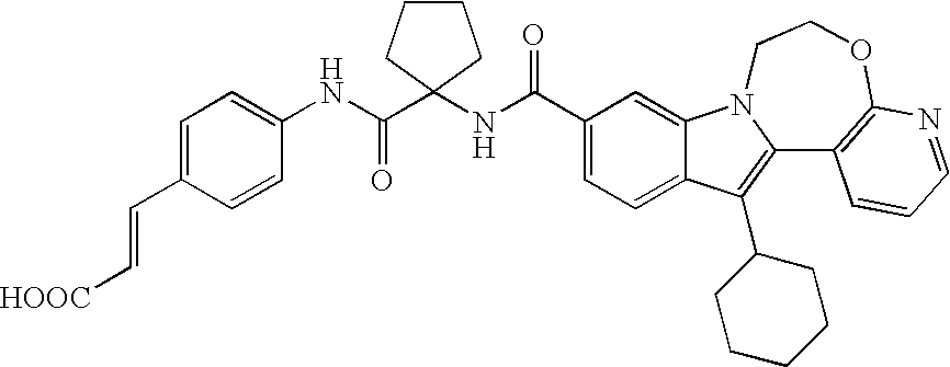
C12=CC=C(C(NC3(C(NC4=CC=C(C=C[HOOC])C=C4)=O)CCCC3)=O)C=C1N1C(=C2C2CCCCC2)C2=C(OCC1)N=CC=C2
